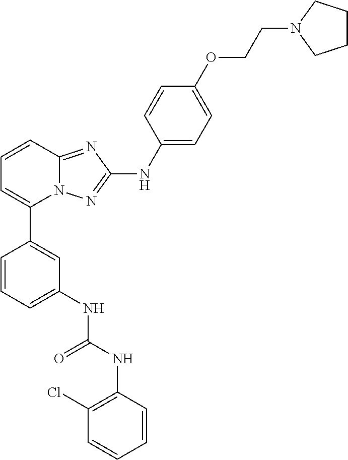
C1=CC2=NC(NC3=CC=C(OCCN4CCCC4)C=C3)=NN2C(C2=CC(NC(NC3=C(Cl)C=CC=C3)=O)=CC=C2)=C1
